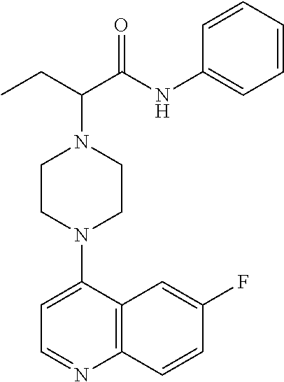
C1CN(C2=CC=NC3=C2C=C(F)C=C3)CCN1C(C(NC1=CC=CC=C1)=O)CC
